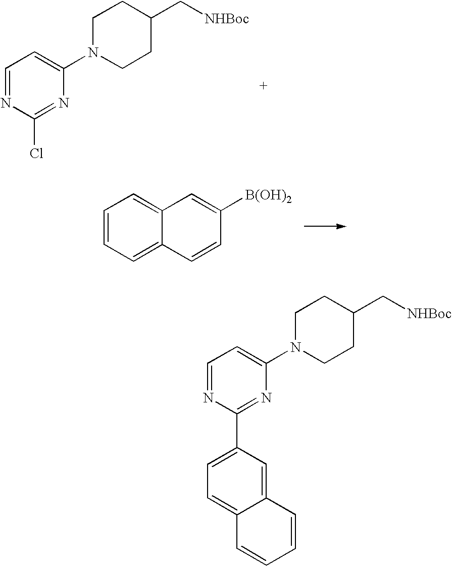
C1N(C2=CC=NC(Cl)=N2)CCC(C[NHBoc])C1.C1=CC=C2C(=C1)C=C([B(OH)2])C=C2.C1N(C2=CC=NC(C3=CC=C4C(=C3)C=CC=C4)=N2)CCC(C[NHBoc])C1
